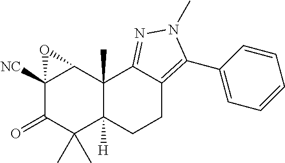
C12([NC])C(=O)C(C)(C)C3([H])C(C)(C1O2)C1=NN(C)C(C2=CC=CC=C2)=C1CC3
